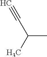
CC(C#C)C
